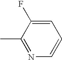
CC1=NC=CC=C1F
